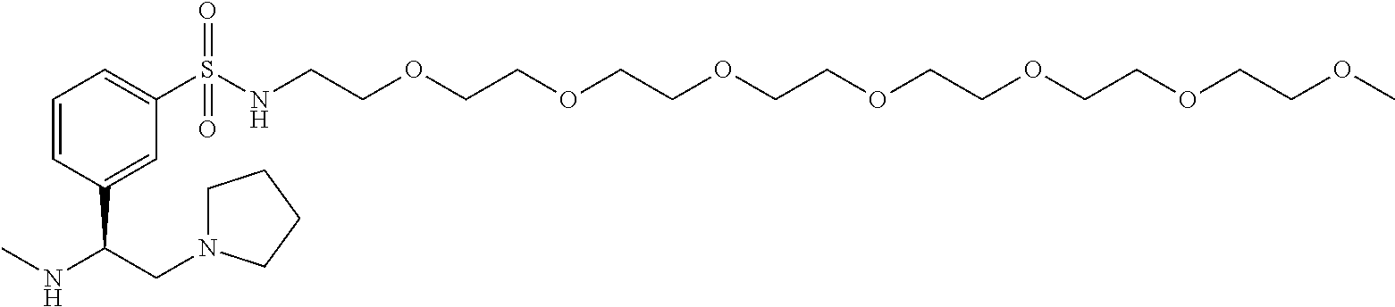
C1=CC(C(CN2CCCC2)NC)=CC(S(NCCOCCOCCOCCOCCOCCOCCOC)(=O)=O)=C1
